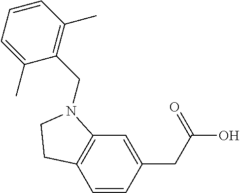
C1=CC(CC(O)=O)=CC2=C1CCN2CC1=C(C)C=CC=C1C
